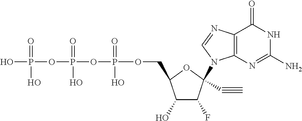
C1(O)C(F)C(N2C3=C(N=C2)C(=O)NC(N)=N3)(C#C)OC1COP(OP(OP(O)(=O)O)(=O)O)(=O)O
